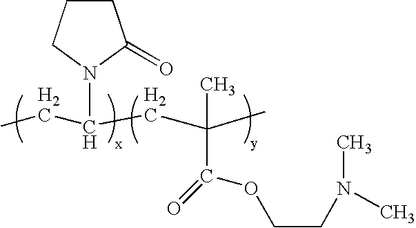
C1CCN(C(CC(C)(C)C(OCCN(C)C)=O)CC)C1=O
